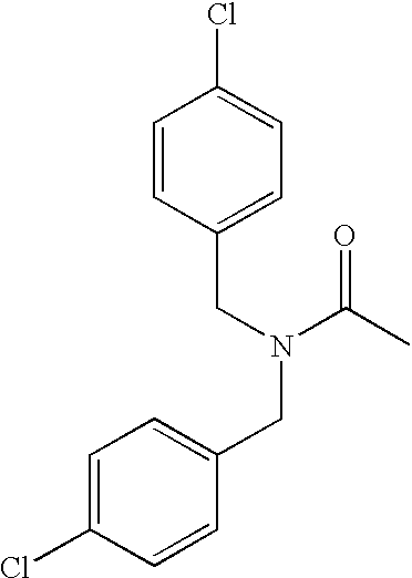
C1=C(Cl)C=CC(CN(C(C)=O)CC2=CC=C(Cl)C=C2)=C1
